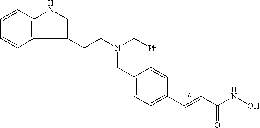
C1=CC2=C(C=C1)C(CCN(C[Ph])CC1=CC=C(C=CC(NO)=O)C=C1)=CN2
